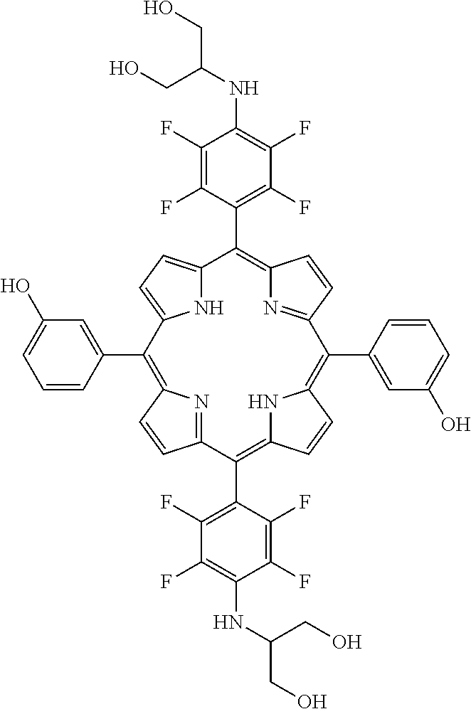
C12=C(C3=C(F)C(F)=C(NC(CO)CO)C(F)=C3F)C3=CC=C(N3)C(C3=CC(O)=CC=C3)=C3N=C(C=C3)C(C3=C(F)C(F)=C(NC(CO)CO)C(F)=C3F)=C3NC(=C(C4=CC(O)=CC=C4)C(=N1)C=C2)C=C3
